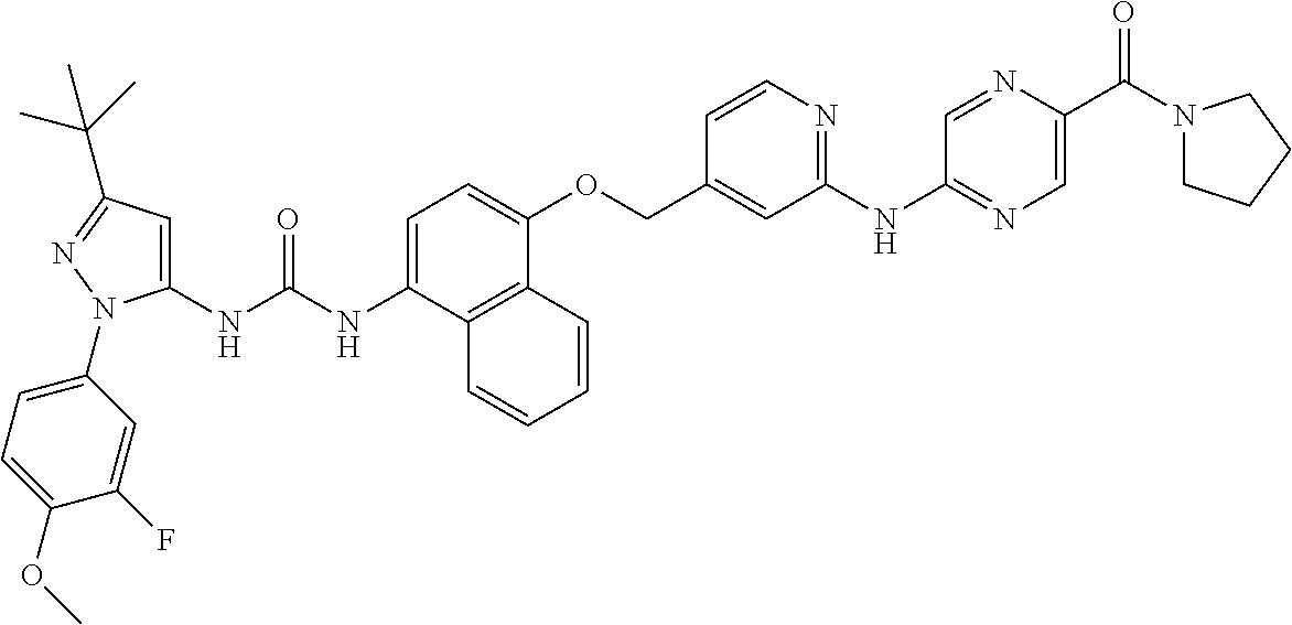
N(C(NC1=CC(C(C)(C)C)=NN1C1=CC=C(OC)C(F)=C1)=O)C1=CC=C(OCC2=CC(NC3=NC=C(C(N4CCCC4)=O)N=C3)=NC=C2)C2=C1C=CC=C2
